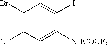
C1(Br)=C(Cl)C=C([NHCOCF3])C(I)=C1
